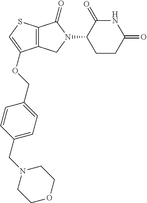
C12=C(CN(C3CCC(=O)NC3=O)C1=O)C(OCC1=CC=C(CN3CCOCC3)C=C1)=CS2
